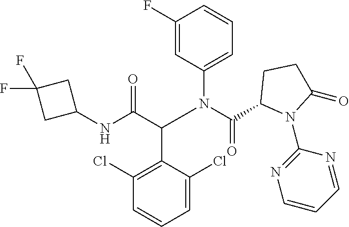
C1(F)=CC(N(C(=O)C2N(C3=NC=CC=N3)C(=O)CC2)C(C(NC2CC(F)(F)C2)=O)C2=C(Cl)C=CC=C2Cl)=CC=C1
